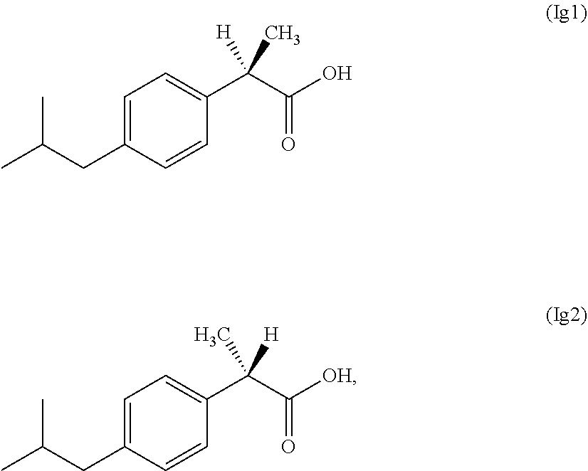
C1=C(CC(C)C)C=CC(C(C(O)=O)([H])C)=C1.C1=C(CC(C)C)C=CC(C(C([OH])=O)(C)[H])=C1
